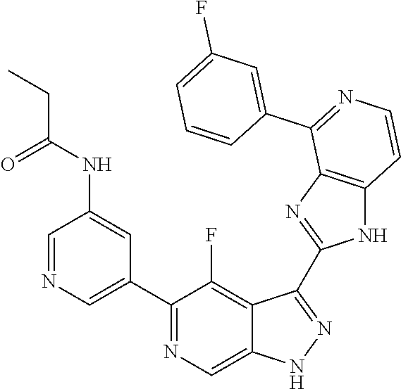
C1=NC=C(C2=NC=C3C(=C2F)C(C2=NC4=C(N2)C=CN=C4C2=CC(F)=CC=C2)=NN3)C=C1NC(CC)=O
